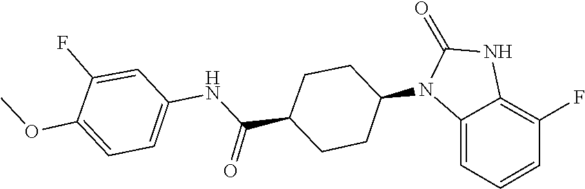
C1(=O)NC2=C(F)C=CC=C2N1C1CCC(C(NC2=CC=C(OC)C(F)=C2)=O)CC1
